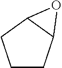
C1CC2C(C1)O2
